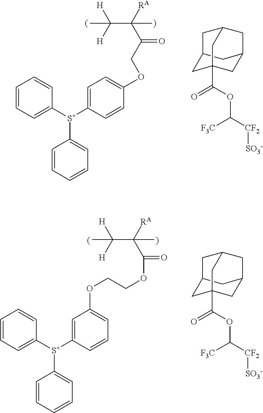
C1=CC=C([S+](C2=CC=C(OCC(C([RA])(C([H])([H])C)C)=O)C=C2)C2=CC=CC=C2)C=C1.C12CC3(C(OC([CF2][SO3-])[F3C])=O)CC(C1)CC(C2)C3.C1=CC=C([S+](C2=CC(OCCOC(C([RA])(C([H])([H])C)C)=O)=CC=C2)C2=CC=CC=C2)C=C1.C12CC3(C(OC([CF2][SO3-])[F3C])=O)CC(C1)CC(C2)C3
